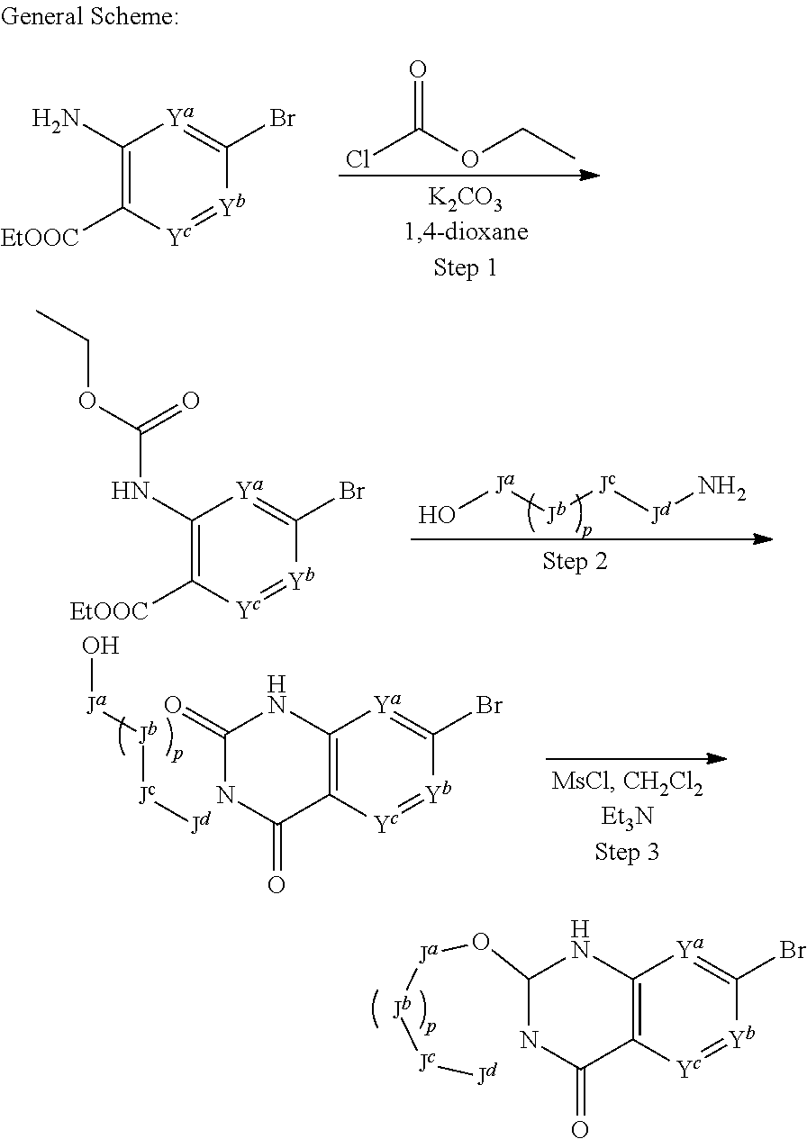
C12=C([Yc]=[Yb]C(Br)=[Ya]1)C(=O)NC(O[Ja][Jb][Jc][Jd])N2.ClC(OCC)=O.C1(N)=C([EtOOC])[Yc]=[Yb]C(Br)=[Ya]1.O[Ja][Jb][Jc][Jd]N.C1(NC(OCC)=O)=C([EtOOC])[Yc]=[Yb]C(Br)=[Ya]1.C12=C([Yc]=[Yb]C(Br)=[Ya]1)C(=O)NC(=O)N2.O[Ja][Jb][Jc][Jd]
